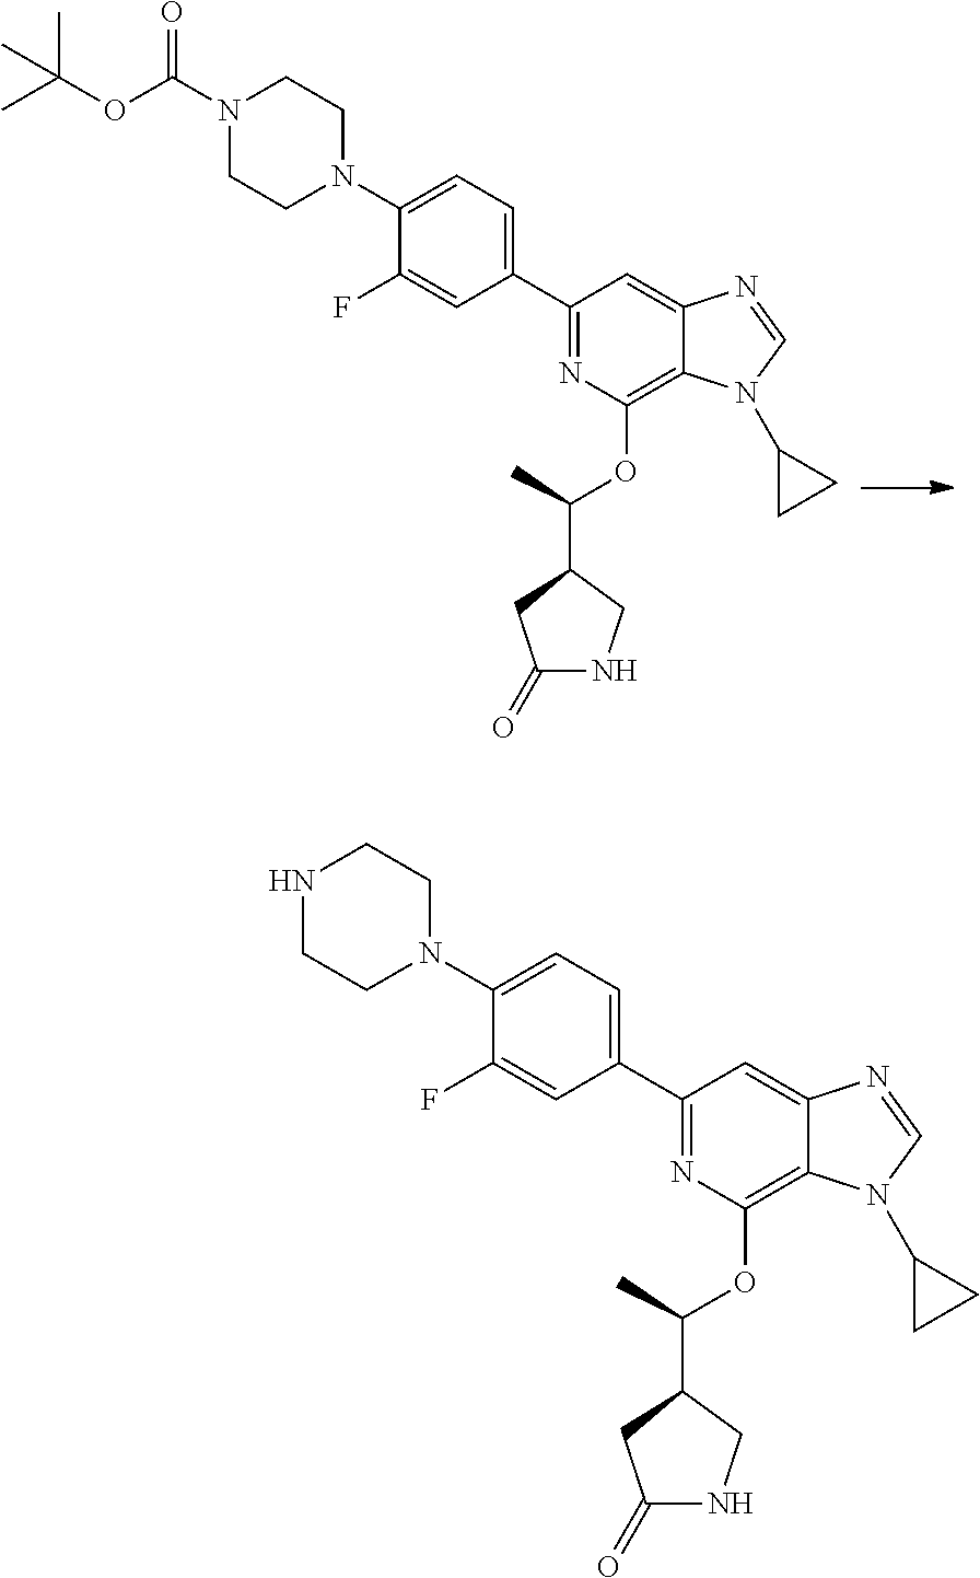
C1(N2CCNCC2)=CC=C(C2=NC(OC(C)C3CNC(=O)C3)=C3C(=C2)N=CN3C2CC2)C=C1F.C1(N2CCN(C(OC(C)(C)C)=O)CC2)=CC=C(C2=NC(OC(C)C3CNC(=O)C3)=C3C(=C2)N=CN3C2CC2)C=C1F
